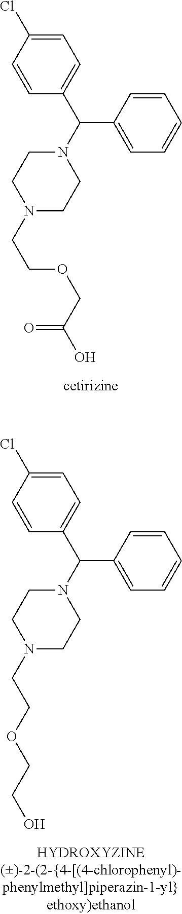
C1=CC(C(N2CCN(CCOCC(=O)O)CC2)C2=CC=CC=C2)=CC=C1Cl.C1=CC(C(N2CCN(CCOCCO)CC2)C2=CC=CC=C2)=CC=C1Cl
